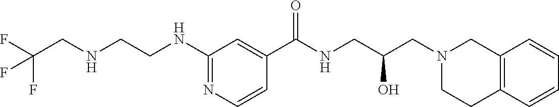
C1(NCCNCC(F)(F)F)=NC=CC(C(NCC(CN2CCC3=C(C2)C=CC=C3)O)=O)=C1
